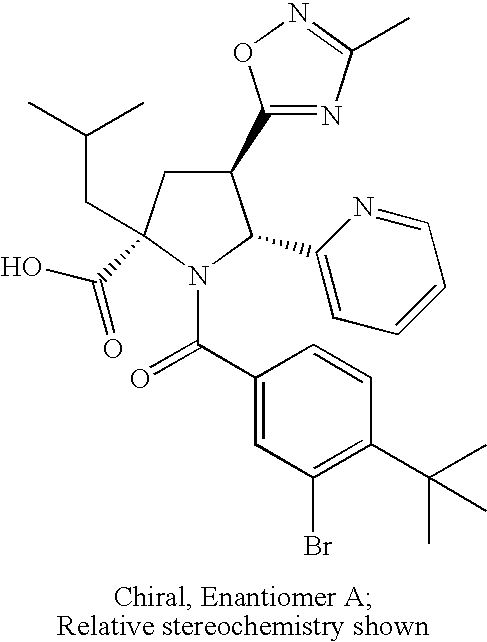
C1(C2=NC(C)=NO2)CC(CC(C)C)(C(O)=O)N(C(C2=CC(Br)=C(C(C)(C)C)C=C2)=O)C1C1=CC=CC=N1
